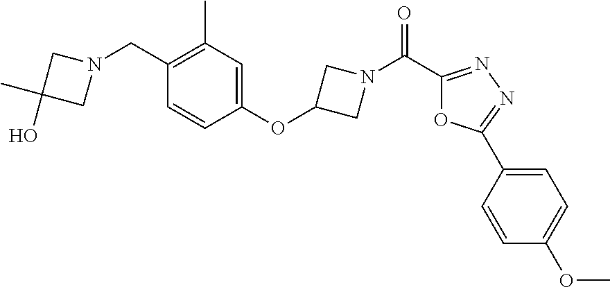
C1(OC2CN(C(=O)C3=NN=C(C4=CC=C(OC)C=C4)O3)C2)=CC(C)=C(CN2CC(O)(C)C2)C=C1
